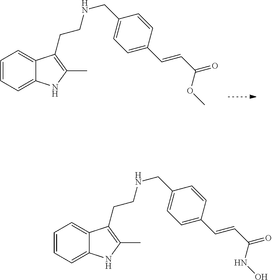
C1=CC=C2C(=C1)C(CCNCC1=CC=C(C=CC(=O)OC)C=C1)=C(C)N2.C1=CC=C2C(=C1)C(CCNCC1=CC=C(C=CC(=O)NO)C=C1)=C(C)N2
